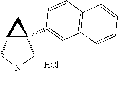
C12C(C3=CC4=C(C=C3)C=CC=C4)(CN(C)C1)C2.Cl
